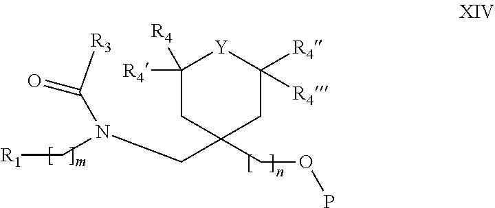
C1([R4])([R4])CC(COP)(CN(C[R1])C(=O)[R3])CC([R4])([R4])[Y]1
